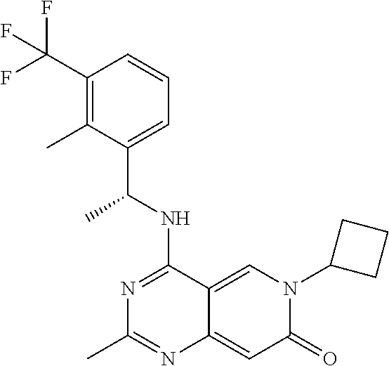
C1(C(F)(F)F)=C(C)C(C(NC2=NC(C)=NC3=CC(=O)N(C4CCC4)C=C23)C)=CC=C1
